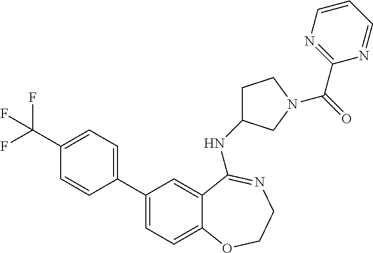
C1(C(F)(F)F)=CC=C(C2=CC=C3C(=C2)C(NC2CCN(C(=O)C4=NC=CC=N4)C2)=NCCO3)C=C1
